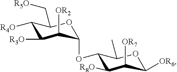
C1(OC2C([OR2])C([R3O])C([R4O])C(C[R5O])O2)C([R8O])C([OR7])C([OR6])OC1C
